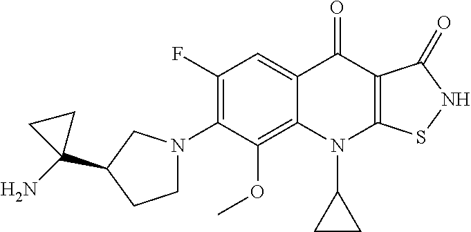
C12=C(OC)C(N3CCC(C4(N)CC4)C3)=C(F)C=C1C(=O)C1=C(N2C2CC2)SNC1=O
